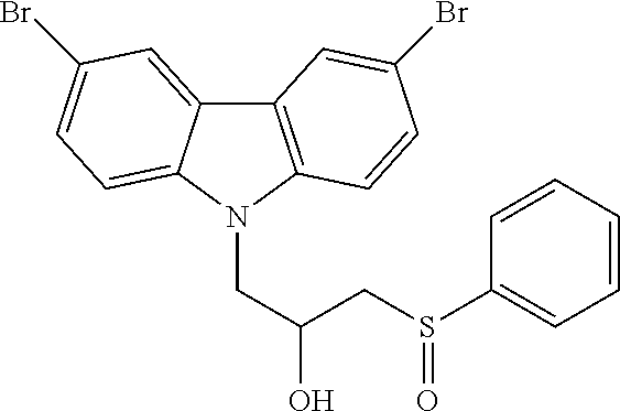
C12=CC(Br)=CC=C1N(CC(O)CS(C1=CC=CC=C1)=O)C1=C2C=C(Br)C=C1
